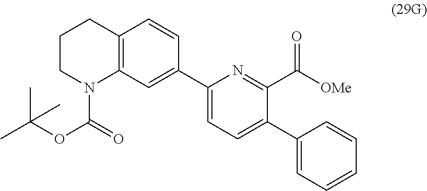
C1CN(C(OC(C)(C)C)=O)C2=C(C1)C=CC(C1=CC=C(C3=CC=CC=C3)C(C([OMe])=O)=N1)=C2
